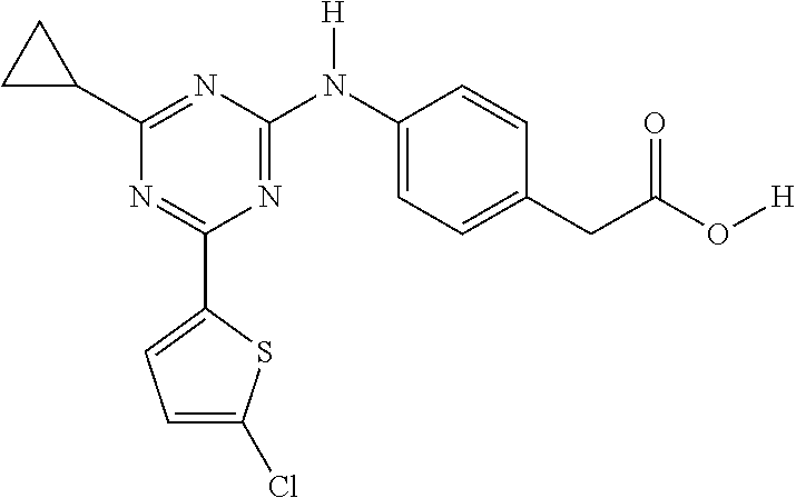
C1(C2=CC=C(Cl)S2)=NC(C2CC2)=NC(N(C2=CC=C(CC(=O)O[H])C=C2)[H])=N1
